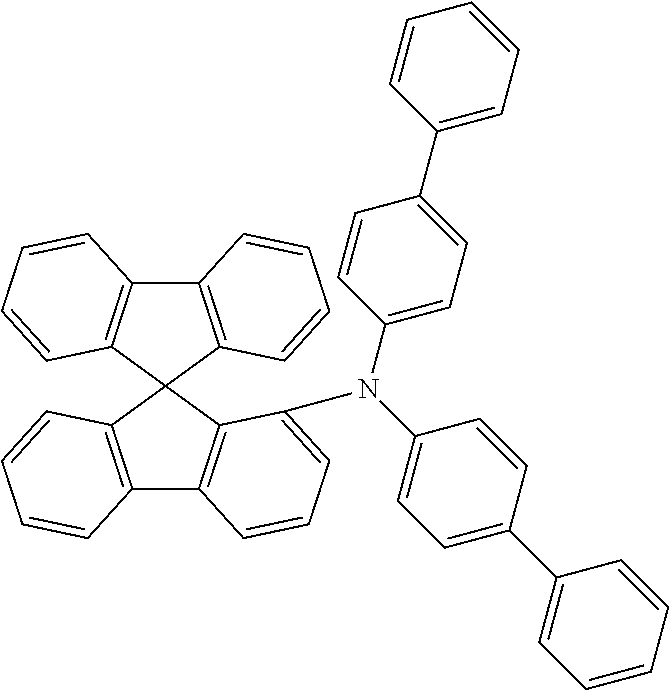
C12=C(C3=C(C=CC=C3)C13C1=C(C4=C3C(N(C3=CC=C(C5=CC=CC=C5)C=C3)C3=CC=C(C5=CC=CC=C5)C=C3)=CC=C4)C=CC=C1)C=CC=C2
